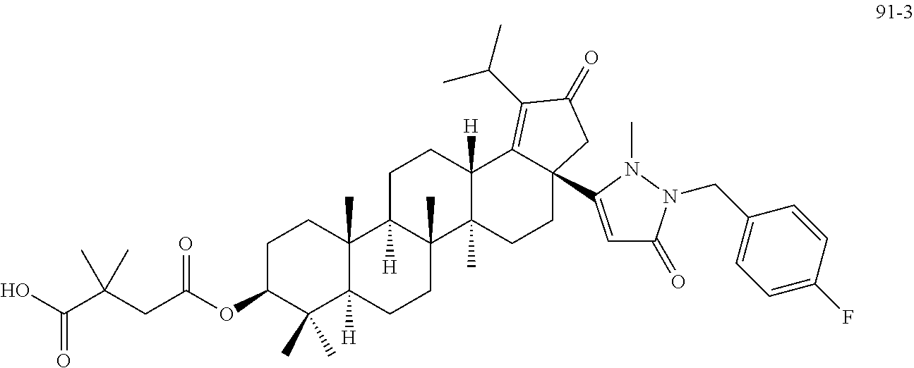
OC(C(CC(OC1C(C)(C)C2([H])C(C)(CC1)C1([H])C(C)(CC2)C2(C)C([H])(CC1)C1=C(C(C)C)C(=O)CC1(C1=CC(=O)N(CC3=CC=C(F)C=C3)N1C)CC2)=O)(C)C)=O
